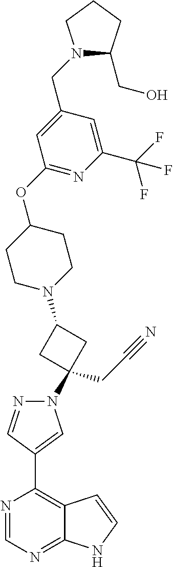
C1(C2=CN(C3(CC#N)CC(N4CCC(OC5=NC(C(F)(F)F)=CC(CN6C(CO)CCC6)=C5)CC4)C3)N=C2)=C2C(=NC=N1)NC=C2
